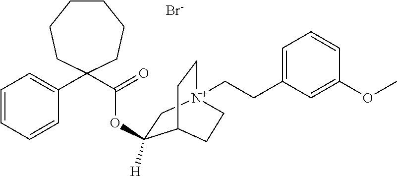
[Br-].C1(C2(C(=O)OC3([H])C[N+]4(CCC5=CC=CC(OC)=C5)CCC3CC4)CCCCCC2)=CC=CC=C1
